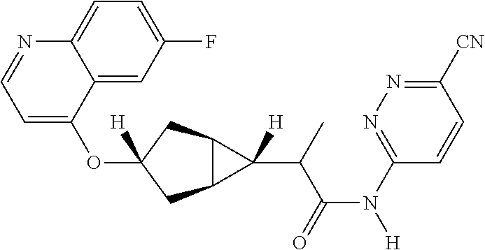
O(C1([H])CC2C(C1)C2(C(C(N([H])C1=NN=C([CN])C=C1)=O)C)[H])C1=CC=NC2=CC=C(F)C=C12
